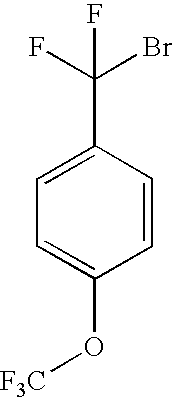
C1=CC(O[F3C])=CC=C1C(F)(Br)F
